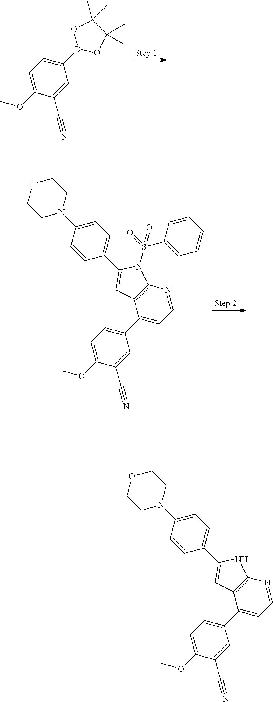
C1(B2OC(C)(C)C(C)(C)O2)=CC=C(OC)C(C#N)=C1.C1N(C2=CC=C(C3=CC4=C(N=CC=C4C4=CC=C(OC)C(C#N)=C4)N3S(C3=CC=CC=C3)(=O)=O)C=C2)CCOC1.C1N(C2=CC=C(C3=CC4=C(N=CC=C4C4=CC=C(OC)C(C#N)=C4)N3)C=C2)CCOC1
